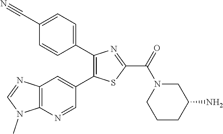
C1(C2=CC=C(C#N)C=C2)=C(C2=CC3=C(N=C2)N(C)C=N3)SC(C(=O)N2CCCC(N)C2)=N1
